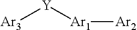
[Ar1]([Ar2])[Y][Ar3]
